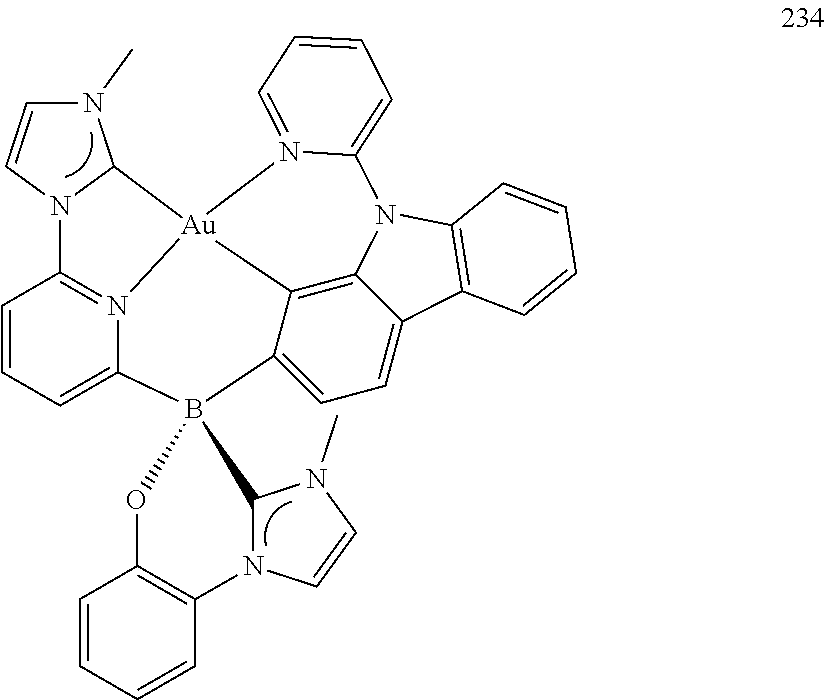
N1(C)C=CN2C1[Au]13N4=C2C=CC=C4B2(C4=CC=C5C(=C14)N(C1=C5C=CC=C1)C1=CC=CC=N31)OC1=C(C=CC=C1)N1C2N(C)C=C1
